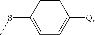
S(C1=CC=C([Q])C=C1)C
